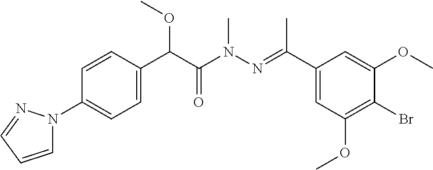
C1(N2C=CC=N2)=CC=C(C(C(N(N=C(C2=CC(OC)=C(Br)C(OC)=C2)C)C)=O)OC)C=C1
